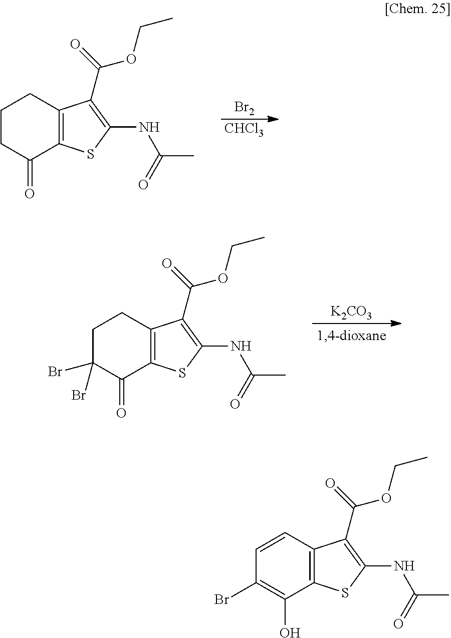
C1CC(=O)C2=C(C1)C(C(OCC)=O)=C(NC(C)=O)S2.[Br2].[CHCl3].C1C(Br)(Br)C(=O)C2=C(C1)C(C(OCC)=O)=C(NC(C)=O)S2.[K2CO3].C1=CC2=C(C(O)=C1Br)SC(NC(C)=O)=C2C(OCC)=O
